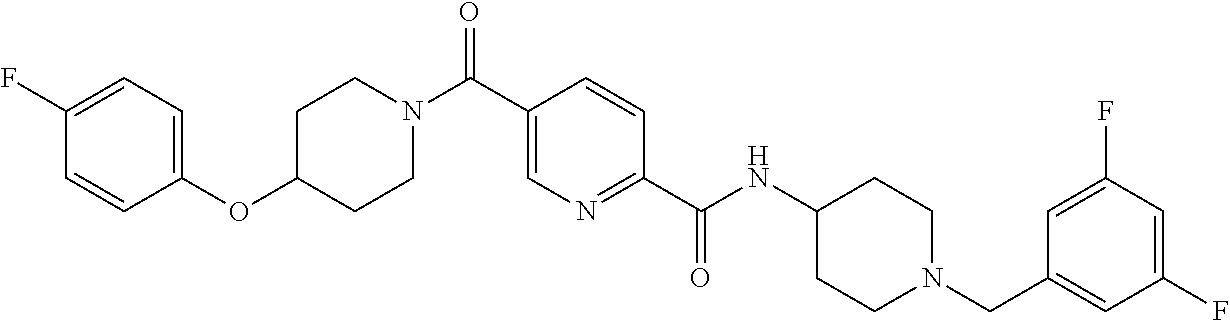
C1C(OC2=CC=C(F)C=C2)CCN(C(C2=CN=C(C(NC3CCN(CC4=CC(F)=CC(F)=C4)CC3)=O)C=C2)=O)C1
